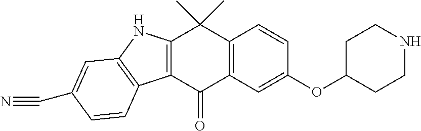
C12=C(C(=O)C3=C(C1(C)C)C=CC(OC1CCNCC1)=C3)C1=C(N2)C=C(C#N)C=C1
